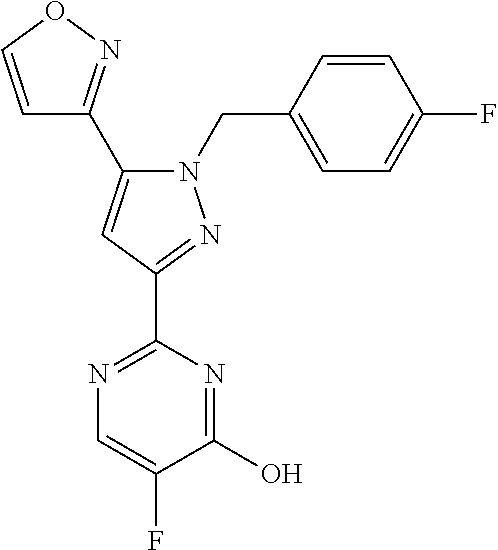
C1=CON=C1C1=CC(C2=NC=C(F)C(O)=N2)=NN1CC1=CC=C(F)C=C1
